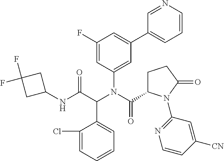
C1(N(C(=O)C2CCC(=O)N2C2=NC=CC([CN])=C2)C(C(NC2CC(F)(F)C2)=O)C2=CC=CC=C2Cl)=CC(C2=CC=CN=C2)=CC(F)=C1
